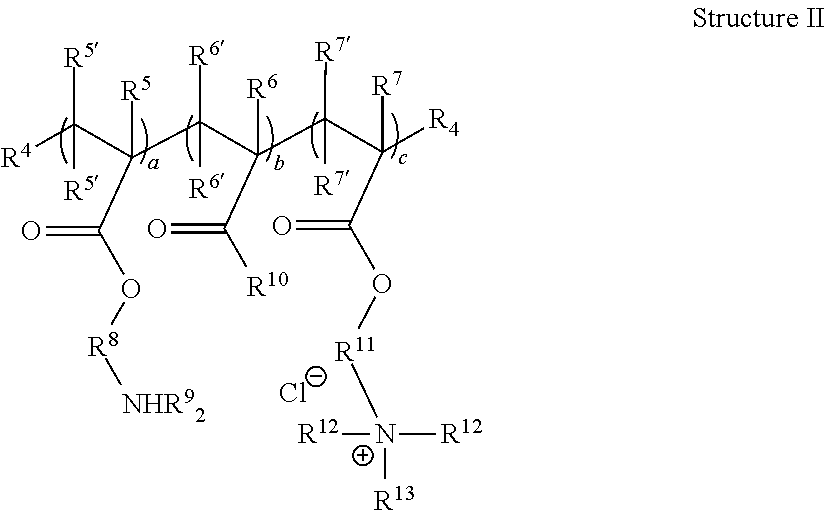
[Cl-].[R4]C(C(C(C(C(C([R4])(C(=O)O[R11][N+]([R13])([R12])[R12])[R7])([R7])[R7])(C([R10])=O)[R6])([R6])[R6])([R5])C(O[R8][NHR92])=O)([R5])[R5]
